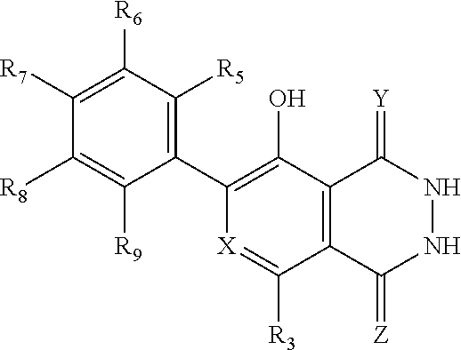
C12=C(C([R3])=[X]C(C3=C([R5])C([R6])=C([R7])C([R8])=C3[R9])=C1O)C(=[Z])NNC2=[Y]
